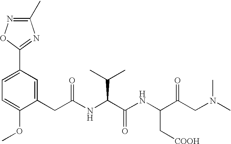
C1=C(OC)C(CC(NC(C(NC(C(CN(C)C)=O)C[COOH])=O)C(C)C)=O)=CC(C2=NC(C)=NO2)=C1
